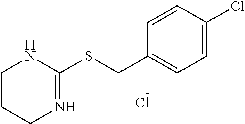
C1CCN=C(SCC2=CC=C(Cl)C=C2)N1.Cl
